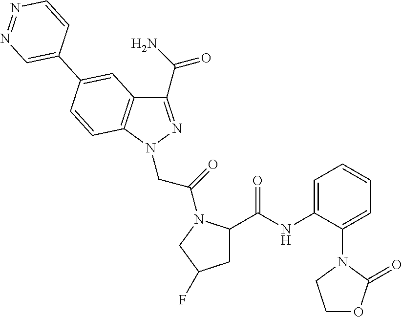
C1(C(=O)N)=NN(CC(=O)N2C(C(NC3=CC=CC=C3N3CCOC3=O)=O)CC(F)C2)C2=C1C=C(C1=CN=NC=C1)C=C2
